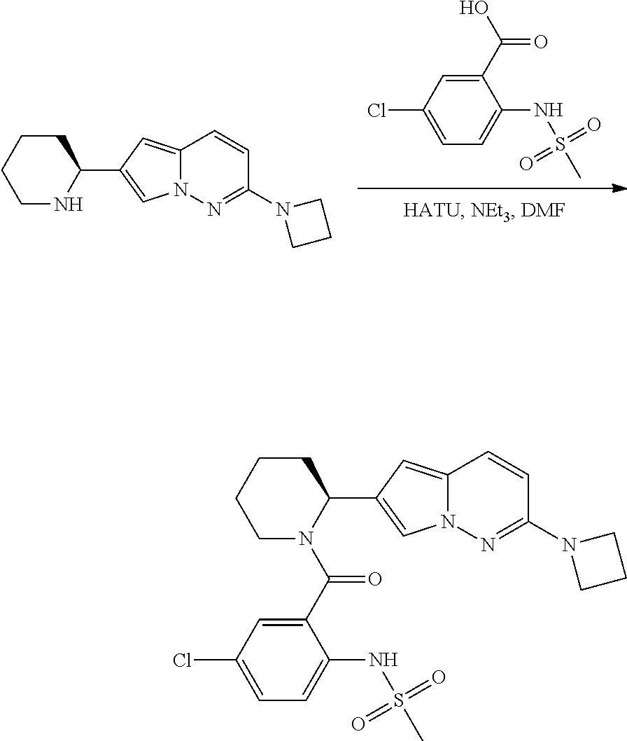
OC(C1=CC(Cl)=CC=C1NS(=O)(C)=O)=O.C1NC(C2=CN3C(=C2)C=CC(N2CCC2)=N3)CCC1.C1N(C(C2=CC(Cl)=CC=C2NS(=O)(C)=O)=O)C(C2=CN3C(=C2)C=CC(N2CCC2)=N3)CCC1
